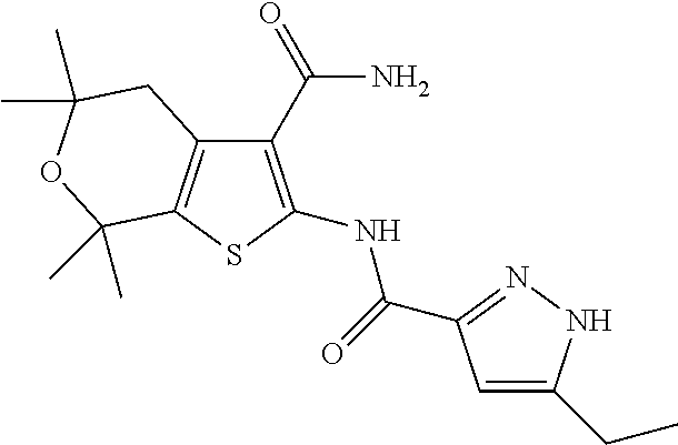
C1(C(N)=O)=C(NC(=O)C2=NNC(CC)=C2)SC2=C1CC(C)(C)OC2(C)C
